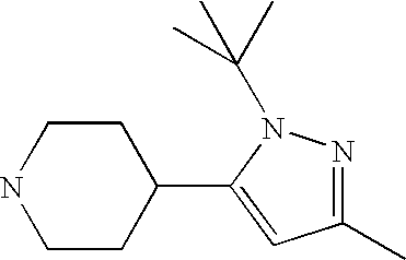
C1CC(C2=CC(C)=NN2C(C)(C)C)CCN1
